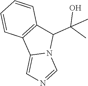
C1(C(O)(C)C)C2=C(C3=CN=CN13)C=CC=C2
